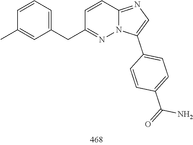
C1(CC2=CC=CC(C)=C2)=NN2C(=NC=C2C2=CC=C(C(=O)N)C=C2)C=C1
